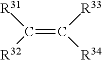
C(=C([R33])[R34])([R31])[R32]
